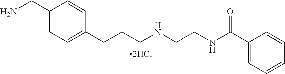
C1(CN)=CC=C(CCCNCCNC(C2=CC=CC=C2)=O)C=C1.[2HCl]
